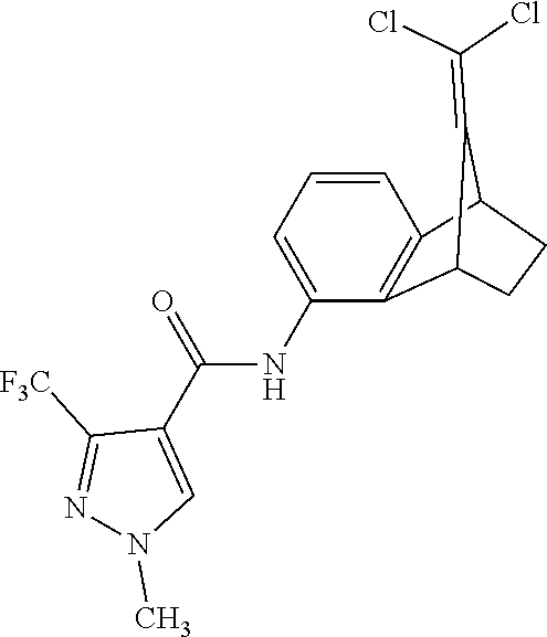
C1([F3C])=NN(C)C=C1C(=O)NC1=CC=CC2=C1C1CCC2C1=C(Cl)Cl
